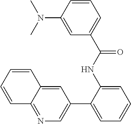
C1(C2=CC=CC=C2NC(C2=CC=CC(N(C)C)=C2)=O)=CN=C2C(=C1)C=CC=C2
